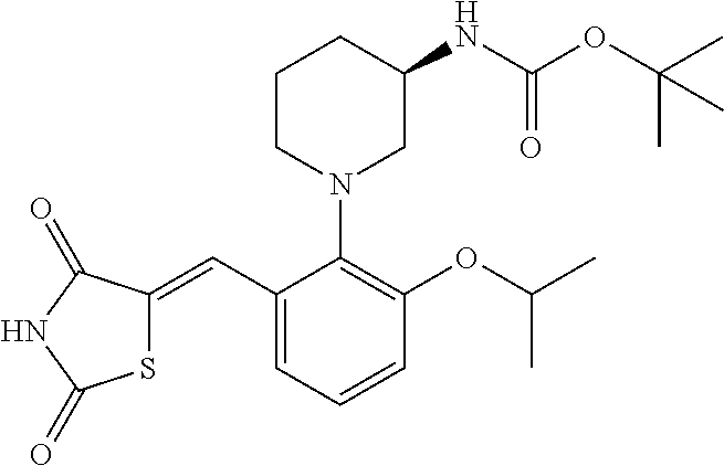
S1C(=CC2=CC=CC(OC(C)C)=C2N2CC(NC(OC(C)(C)C)=O)CCC2)C(=O)NC1=O
